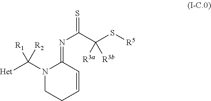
N1(C([Het])([R2])[R1])CCC=CC1=NC(=S)C(S[R5])([R3a])[R3b]
